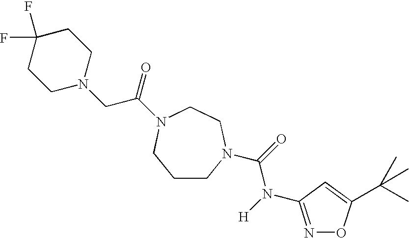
C1CN(C(=O)N(C2=NOC(C(C)(C)C)=C2)[H])CCN(C(=O)CN2CCC(F)(F)CC2)C1
